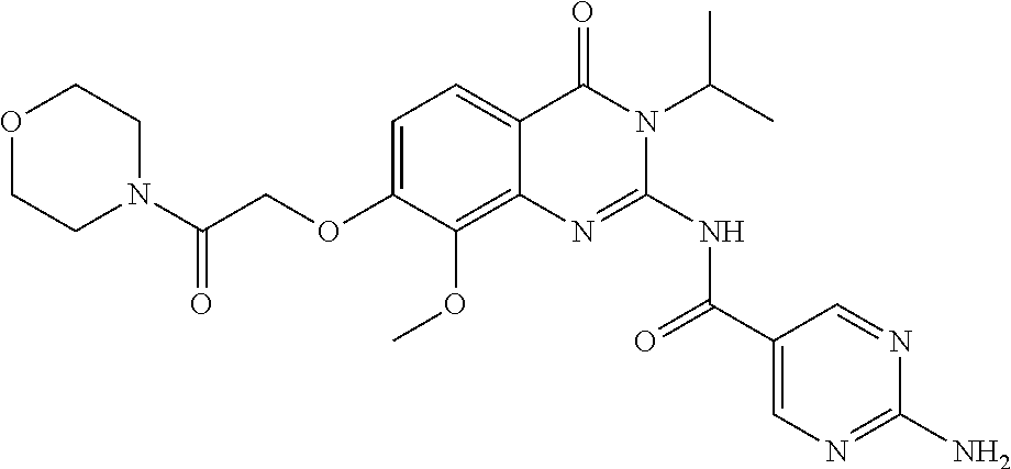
C1=C(OCC(N2CCOCC2)=O)C(OC)=C2C(=C1)C(=O)N(C(C)C)C(NC(=O)C1=CN=C(N)N=C1)=N2
